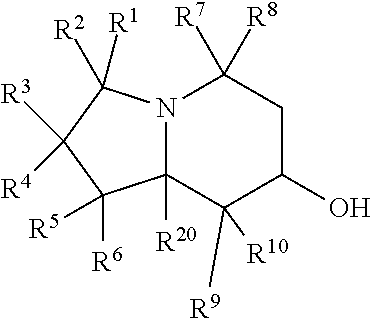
C1(O)CC([R7])([R8])N2C([R20])(C1([R9])[R10])C([R6])([R5])C([R4])([R3])C2([R1])[R2]
